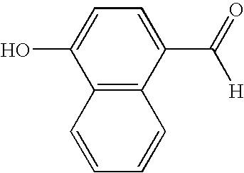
C12=C(C(C(=O)[H])=CC=C1O)C=CC=C2
